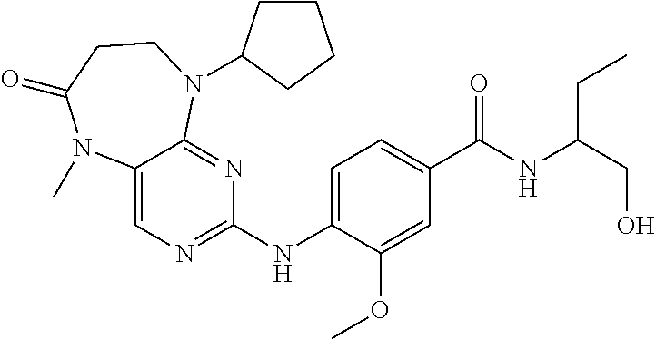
C1(NC2=NC=C3C(=N2)N(C2CCCC2)CCC(=O)N3C)=CC=C(C(NC(CO)CC)=O)C=C1OC
